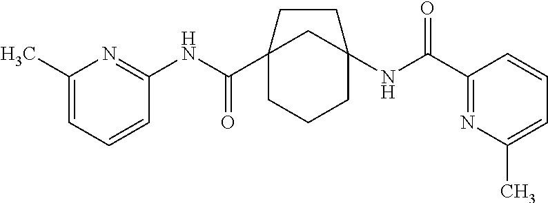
C12(C(NC3=NC(C)=CC=C3)=O)CCCC(NC(C3=NC(C)=CC=C3)=O)(C1)CC2
